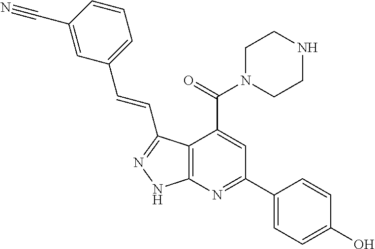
C1=CC(C#N)=CC(C=CC2=NNC3=C2C(C(=O)N2CCNCC2)=CC(C2=CC=C(O)C=C2)=N3)=C1
